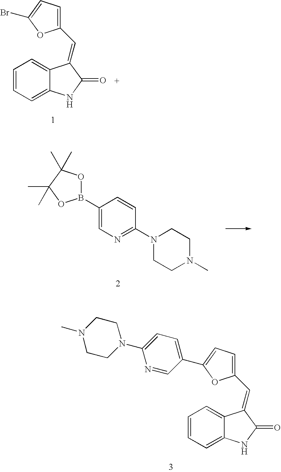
C1=CC=C2C(=C1)C(=CC1=CC=C(Br)O1)C(=O)N2.C1(B2OC(C)(C)C(C)(C)O2)=CN=C(N2CCN(C)CC2)C=C1.C1=CC=C2C(=C1)C(=CC1=CC=C(C3=CC=C(N4CCN(C)CC4)N=C3)O1)C(=O)N2
